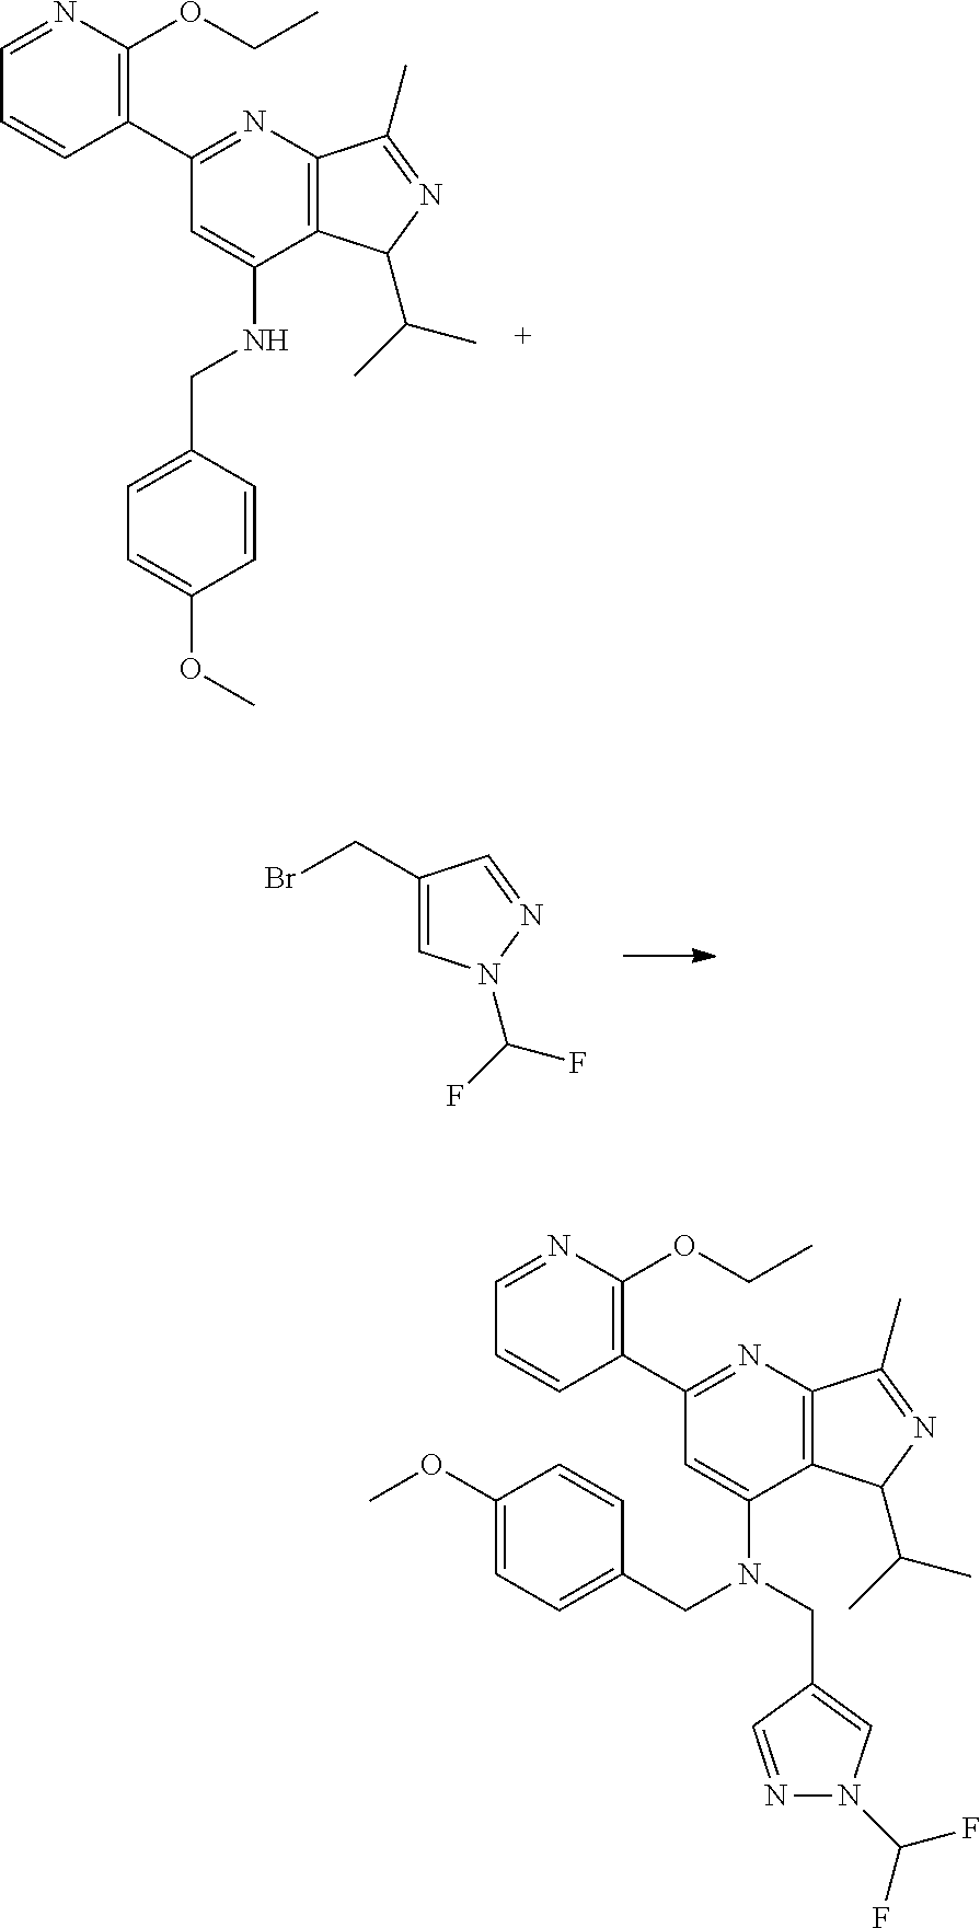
C1=NC(OCC)=C(C2=NC3=C(C(NCC4=CC=C(OC)C=C4)=C2)C(C(C)C)N=C3C)C=C1.C1=C(CBr)C=NN1C(F)F.C1=NC(OCC)=C(C2=NC3=C(C(N(CC4=CC=C(OC)C=C4)CC4=CN(C(F)F)N=C4)=C2)C(C(C)C)N=C3C)C=C1
